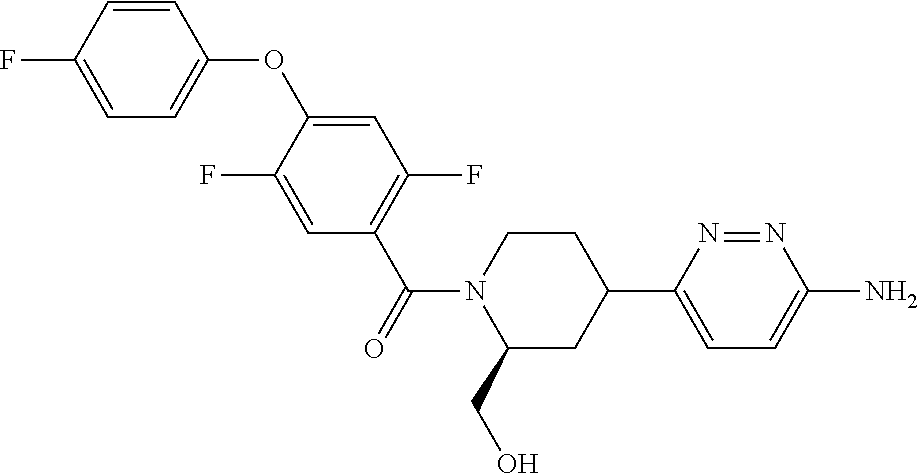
C1=C(F)C=CC(OC2=CC(F)=C(C(=O)N3C(CO)CC(C4=CC=C(N)N=N4)CC3)C=C2F)=C1
